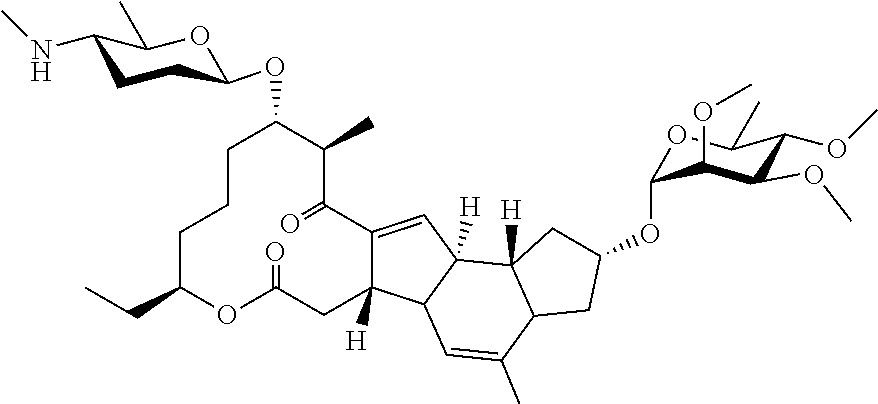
C1C(CC)OC(=O)CC2([H])C(=CC3([H])C2C=C(C)C2C3([H])CC(OC3OC(C)C(OC)C(OC)C3OC)C2)C(=O)C(C)C(OC2CCC(NC)C(C)O2)CC1
